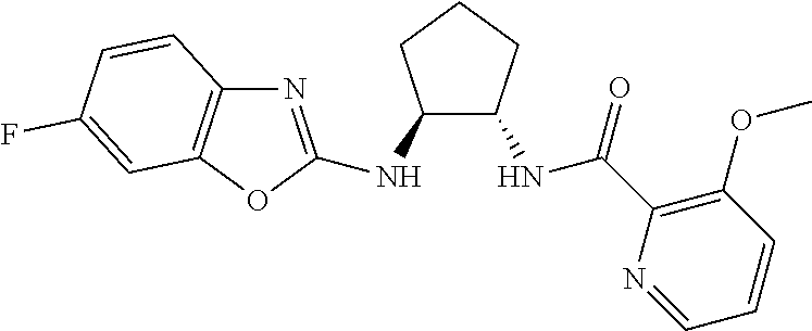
N1=C(NC2C(NC(C3=C(OC)C=CC=N3)=O)CCC2)OC2=C1C=CC(F)=C2
